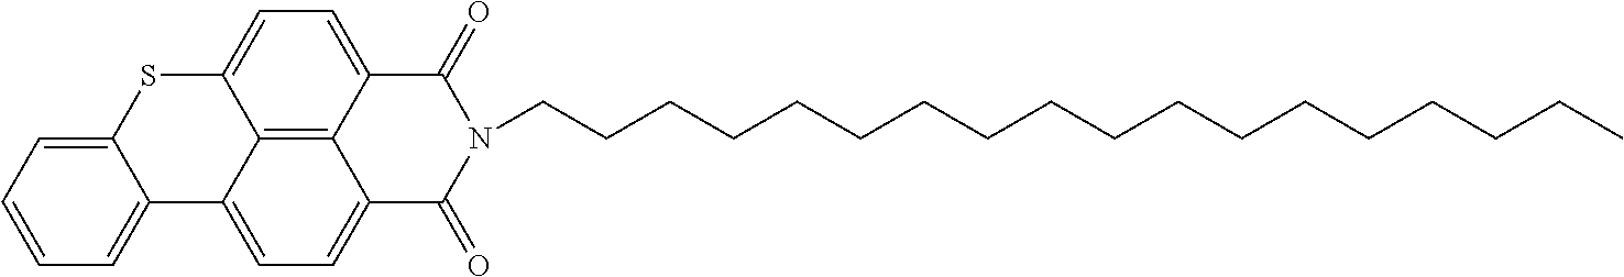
N1(CCCCCCCCCCCCCCCCCC)C(=O)C2=CC=C3C4=C2C(=CC=C4SC2=CC=CC=C32)C1=O
